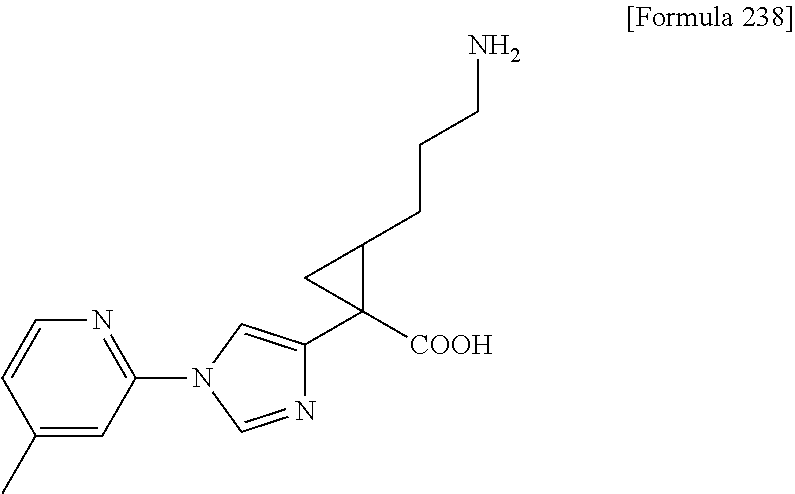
C1=CC(C)=CC(N2C=C(C3([COOH])C(CCCN)C3)N=C2)=N1
